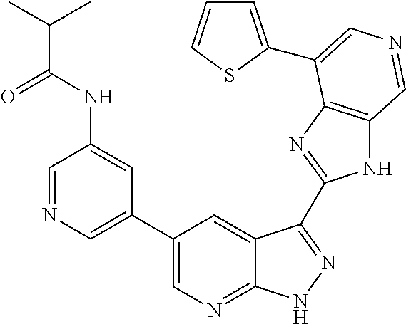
C1(C2=CN=CC(NC(C(C)C)=O)=C2)=CN=C2C(=C1)C(C1=NC3=C(N1)C=NC=C3C1=CC=CS1)=NN2
